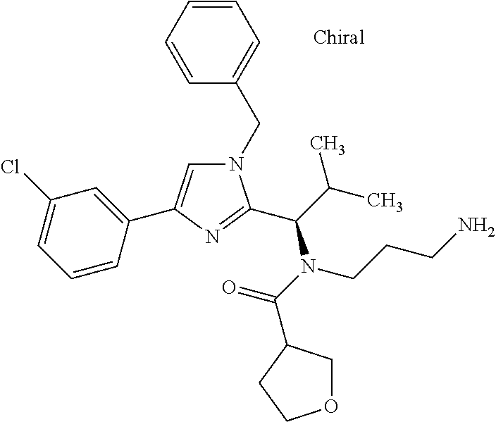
N1(CC2=CC=CC=C2)C=C(C2=CC(Cl)=CC=C2)N=C1C(N(C(=O)C1COCC1)CCCN)C(C)C
